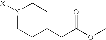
N1([X])CCC(CC(OC)=O)CC1
